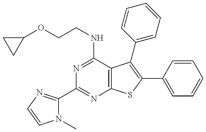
N1(C)C(C2=NC3=C(C(NCCOC4CC4)=N2)C(C2=CC=CC=C2)=C(C2=CC=CC=C2)S3)=NC=C1
